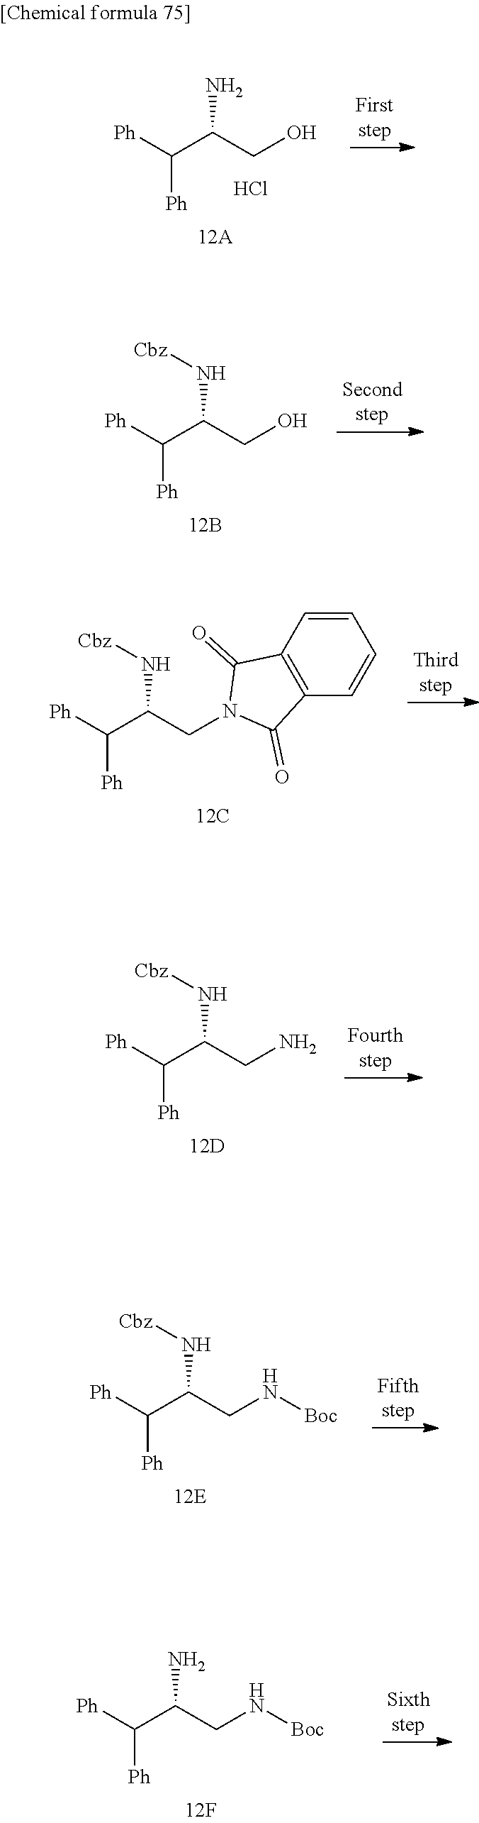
[Ph]C(C(CO)N)[Ph].Cl.[Ph]C(C(CO)N[Cbz])[Ph].[Ph]C(C(CN1C(=O)C2=C(C=CC=C2)C1=O)N[Cbz])[Ph].[Ph]C(C(CN)N[Cbz])[Ph].[Ph]C(C(CN[Boc])N[Cbz])[Ph].[Ph]C(C(CN[Boc])N)[Ph]
